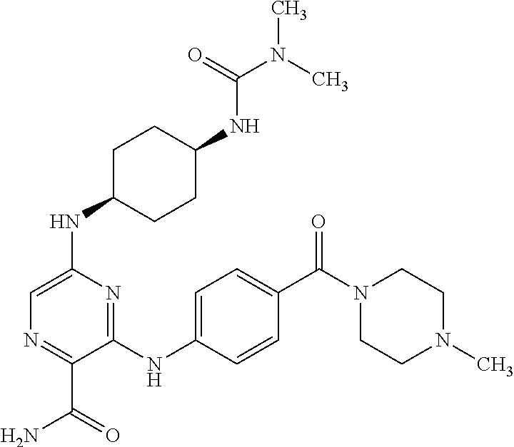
CN(C)C(=O)NC1CCC(NC2=CN=C(C(N)=O)C(NC3=CC=C(C(N4CCN(C)CC4)=O)C=C3)=N2)CC1
